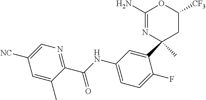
C1(N)=NC(C2=CC(NC(C3=NC=C([NC])C=C3C)=O)=CC=C2F)(C)CC([CF3])O1
